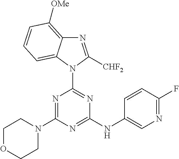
N1=C(N2CCOCC2)N=C(NC2=CN=C(F)C=C2)N=C1N1C([CHF2])=NC2=C([OMe])C=CC=C12
